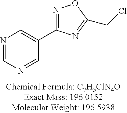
N1=CN=CC(C2=NOC(CCl)=N2)=C1
